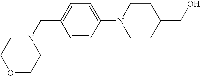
C1=CC(N2CCC(CO)CC2)=CC=C1CN1CCOCC1
